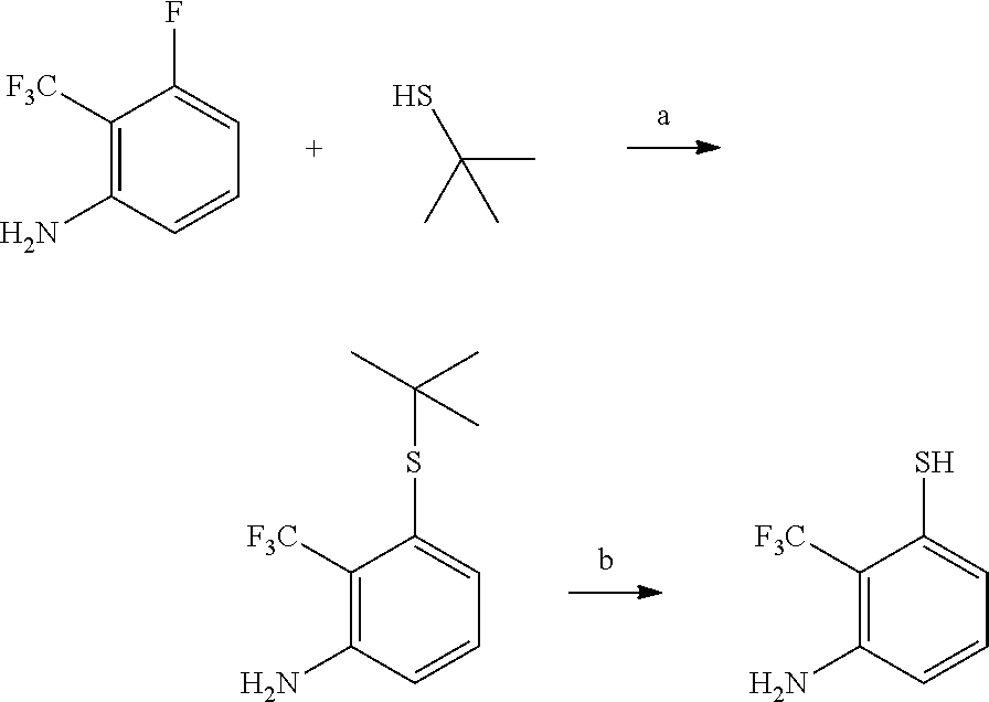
C1([F3C])=C(N)C=CC=C1F.SC(C)(C)C.C1([F3C])=C(N)C=CC=C1SC(C)(C)C.C1([F3C])=C(N)C=CC=C1S
